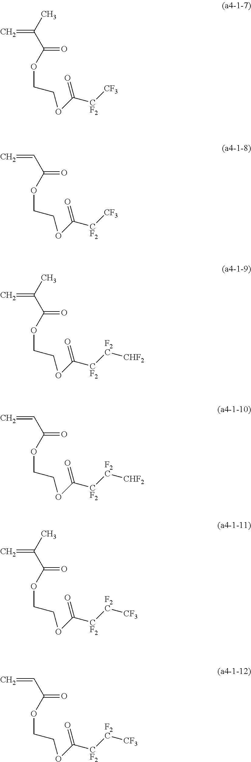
C=C(C(=O)OCCOC(=O)[CF2][CF3])C.C=CC(=O)OCCOC(=O)[CF2][CF3].C=C(C(=O)OCCOC(=O)[CF2][F2C][CHF2])C.C=CC(=O)OCCOC(=O)[CF2][F2C][CHF2].C=C(C(=O)OCCOC(=O)[CF2][F2C][CF3])C.C=CC(=O)OCCOC(=O)[CF2][F2C][CF3]
